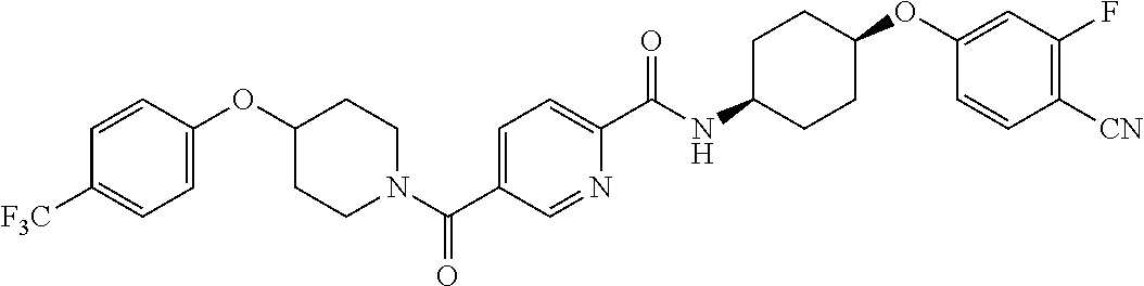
C1=CC(OC2CCN(C(C3=CC=C(C(NC4CCC(OC5=CC(F)=C([CN])C=C5)CC4)=O)N=C3)=O)CC2)=CC=C1[F3C]
